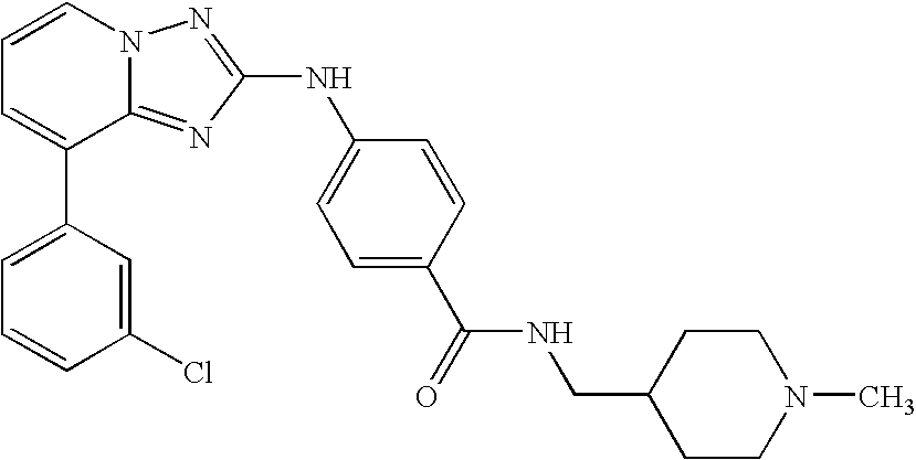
C1=C(C2=CC=CN3C2=NC(NC2=CC=C(C(=O)NCC4CCN(C)CC4)C=C2)=N3)C=C(Cl)C=C1
